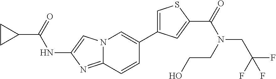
N12C(=NC(NC(C3CC3)=O)=C1)C=CC(C1=CSC(C(=O)N(CC(F)(F)F)CCO)=C1)=C2
